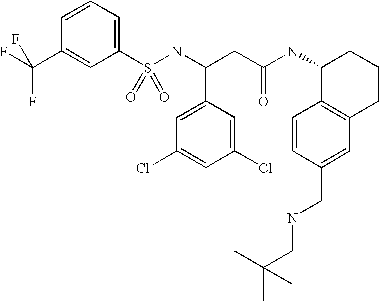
C1=CC=C(S(NC(CC(NC2C3=C(CCC2)C=C(CNCC(C)(C)C)C=C3)=O)C2=CC(Cl)=CC(Cl)=C2)(=O)=O)C=C1C(F)(F)F
